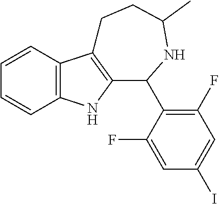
C1=CC2=C(C=C1)NC1=C2CCC(C)NC1C1=C(F)C=C(I)C=C1F
